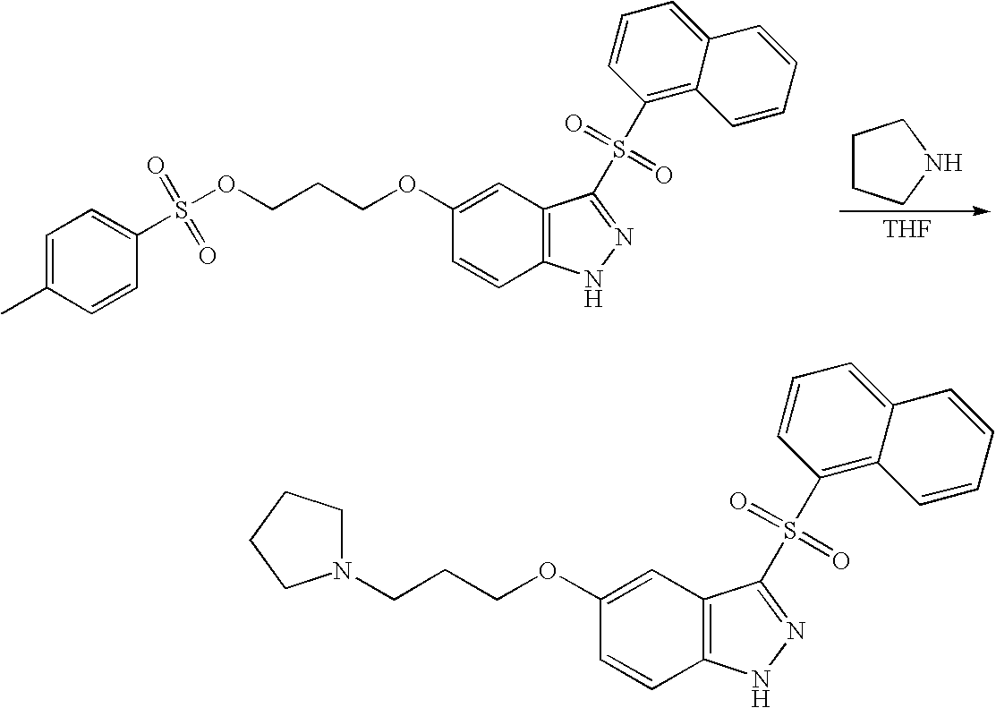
C1=C(C)C=CC(S(OCCCOC2=CC3=C(C=C2)NN=C3S(C2=C3C(=CC=C2)C=CC=C3)(=O)=O)(=O)=O)=C1.[THF].C1CCNC1.N1(CCCOC2=CC3=C(C=C2)NN=C3S(C2=C3C(=CC=C2)C=CC=C3)(=O)=O)CCCC1
